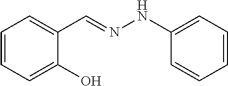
C1=CC=C(O)C(C=NNC2=CC=CC=C2)=C1
